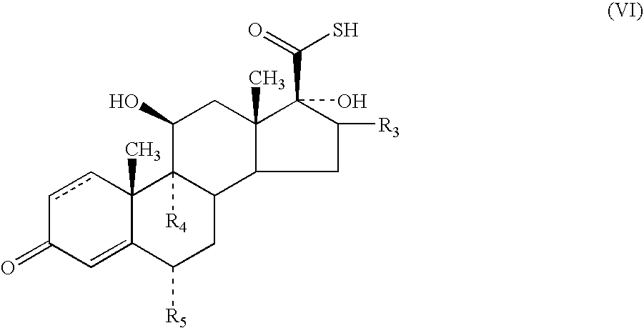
C1=C2C(C)(ccC1=O)C1([R4])C(CC2[R5])C2C(C)(CC1O)C(C(=O)S)(O)C([R3])C2
